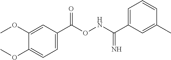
C1=C(C(ONC(C2=CC=CC(C)=C2)=N)=O)C=C(OC)C(OC)=C1
